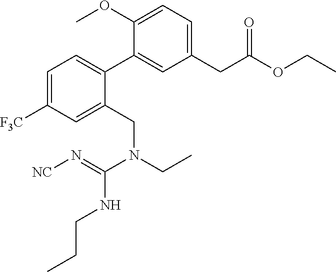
C1=C(OC)C(C2=CC=C([F3C])C=C2CN(CC)C(=N[NC])NCCC)=CC(CC(OCC)=O)=C1
